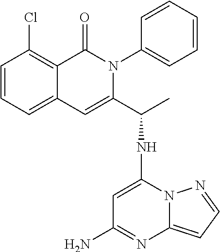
C12=CC=CC(Cl)=C1C(=O)N(C1=CC=CC=C1)C(C(NC1=CC(N)=NC3=CC=NN13)C)=C2
